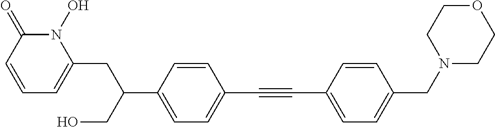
C(#CC1=CC=C(CN2CCOCC2)C=C1)C1=CC=C(C(CC2=CC=CC(=O)N2O)CO)C=C1
